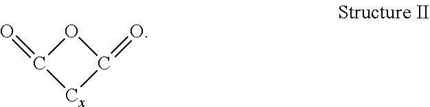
O1C(=O)[Cx]C1=O
